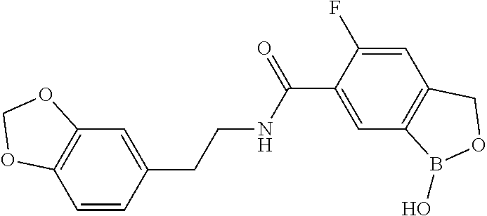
C12=C(C=CC(CCNC(C3=CC4=C(C=C3F)COB4O)=O)=C1)OCO2
